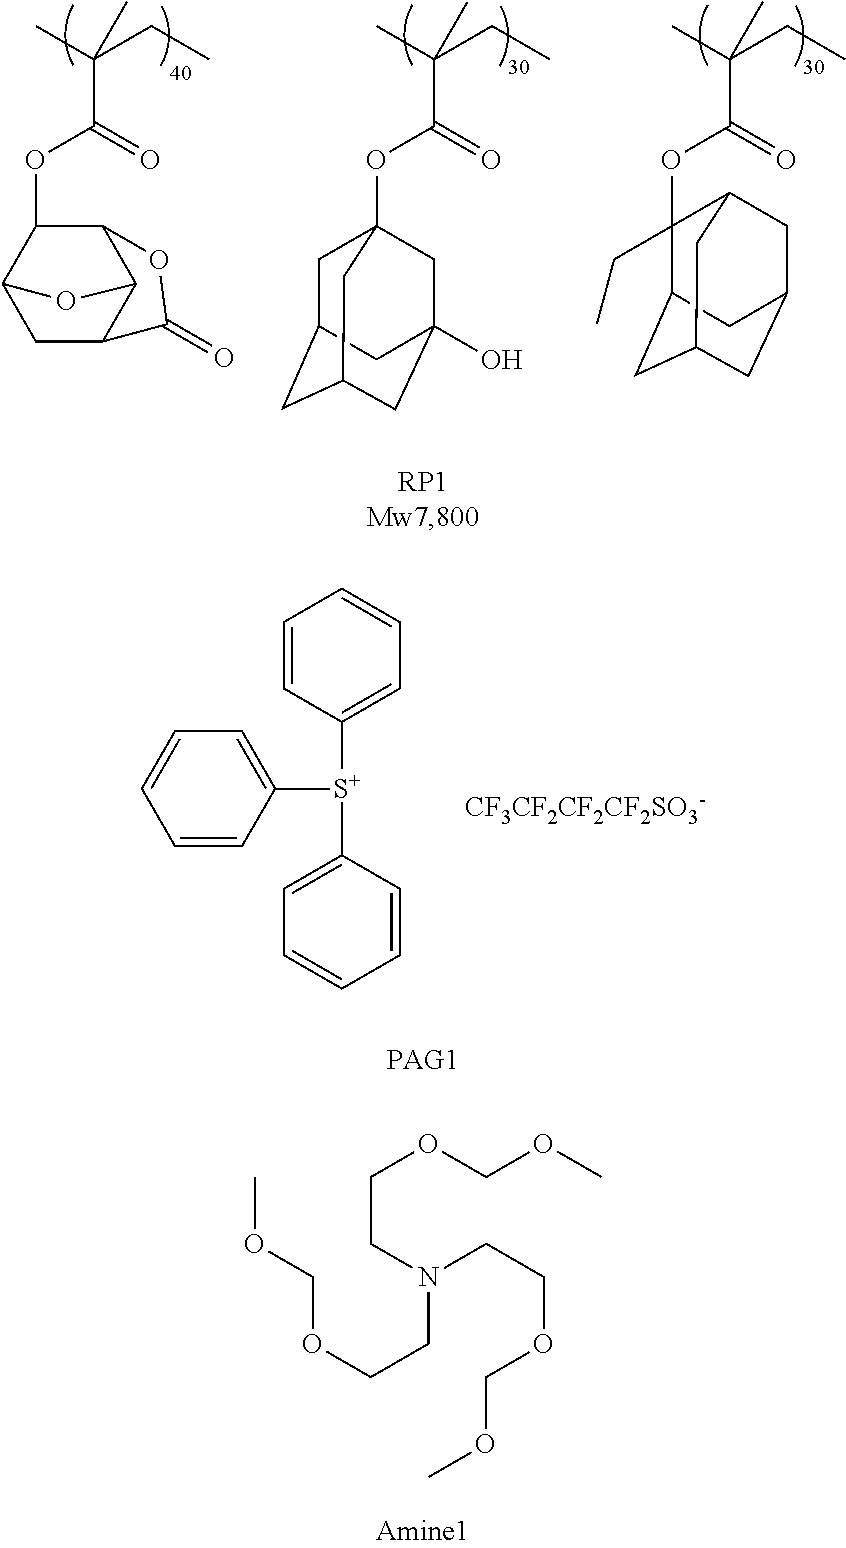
C1=CC([S+](C2=CC=CC=C2)C2=CC=CC=C2)=CC=C1.[CF3CF2CF2CF2SO3-].C(OCCN(CCOCOC)CCOCOC)OC.CC(CC)(C(=O)OC1C2C3C(CC1O3)C(=O)O2)C.CC(CC)(C(=O)OC12CC3CC(CC(O)(C1)C3)C2)C.CC(CC)(C(=O)OC1(CC)C2CC3CC(CC1C3)C2)C
